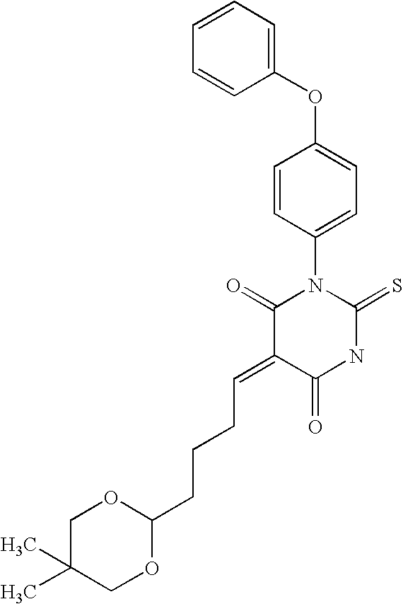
C1=CC=CC(OC2=CC=C(N3C(=O)C(=CCCCC4OCC(C)(C)CO4)C(=O)NC3=S)C=C2)=C1
